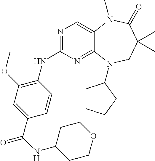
N1=C(NC2=C(OC)C=C(C(NC3CCOCC3)=O)C=C2)N=C2C(=C1)N(C)C(=O)C(C)(C)CN2C1CCCC1
